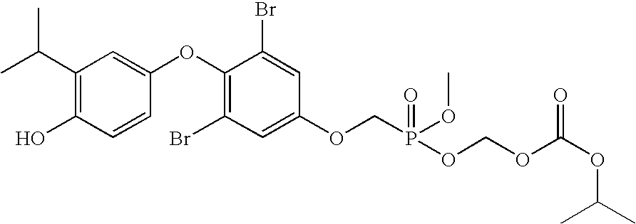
C1(C(C)C)=C(O)C=CC(OC2=C(Br)C=C(OCP(=O)(OC)OCOC(OC(C)C)=O)C=C2Br)=C1
